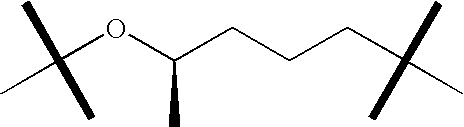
C(OC(CCCC(C)(C)C)C)(C)(C)C
